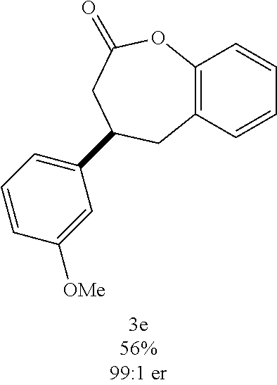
C12=C(C=CC=C1)CC(C1=CC=CC([OMe])=C1)CC(=O)O2
